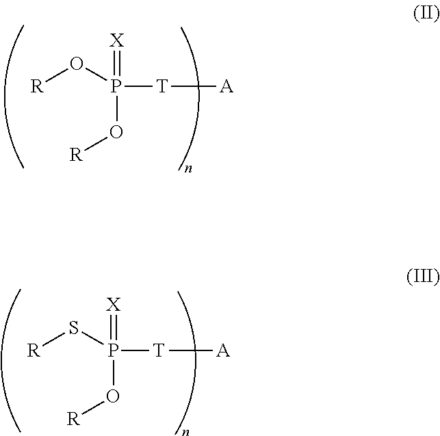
P(=[X])(O[R])([T][A])O[R].P(=[X])(O[R])([T][A])S[R]
